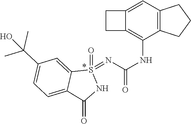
C12=C(C=C3C(=C1NC(=O)N=S1(=O)C4=CC(C(C)(C)O)=CC=C4C(=O)N1)CC3)CCC2
